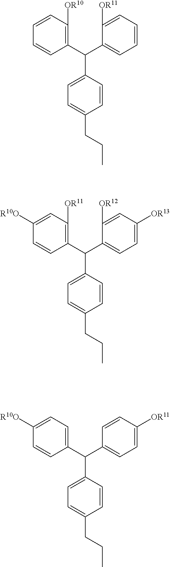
C1(C(C2=CC=C([OR13])C=C2[OR12])C2=CC=C(CCC)C=C2)=C([OR11])C=C([R10O])C=C1.C1(C(C2=CC=CC=C2[OR11])C2=CC=C(CCC)C=C2)=C([OR10])C=CC=C1.C1(C(C2=CC=C([OR11])C=C2)C2=CC=C(CCC)C=C2)=CC=C([R10O])C=C1
